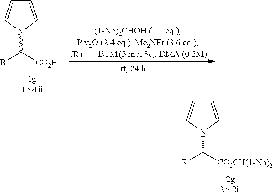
C1=CN(C([CO2CH(1-Np)2])[R])C=C1.C1=CN(C([CO2H])[R])C=C1.[(R)][BTM]
